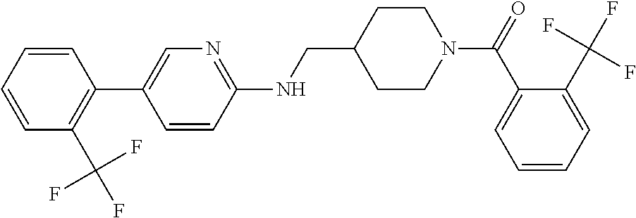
C1=CC=CC(C2=CN=C(NCC3CCN(C(C4=CC=CC=C4C(F)(F)F)=O)CC3)C=C2)=C1C(F)(F)F
